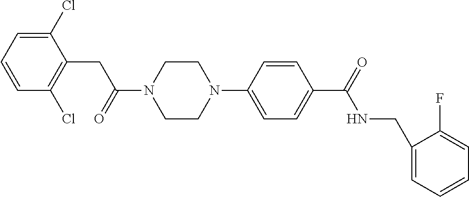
C1(Cl)=CC=CC(Cl)=C1CC(N1CCN(C2=CC=C(C(=O)NCC3=CC=CC=C3F)C=C2)CC1)=O
